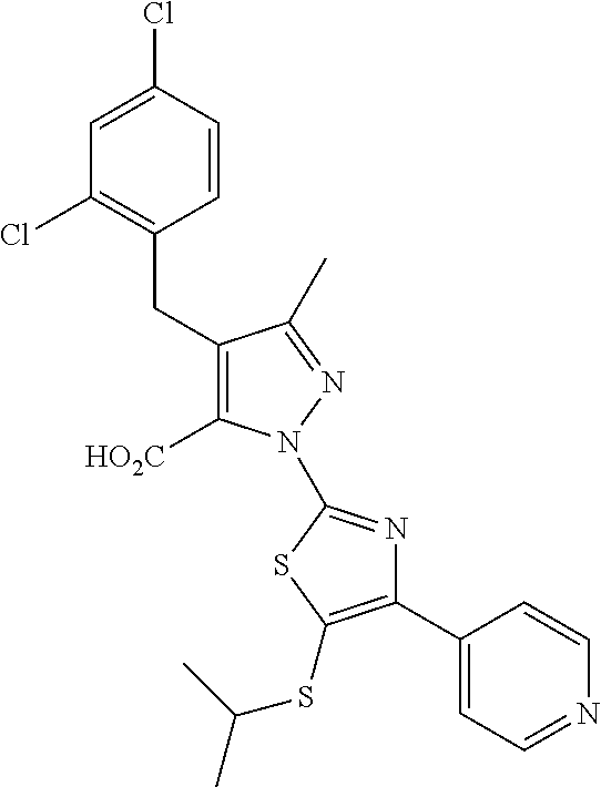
C(C1=C([HO2C])N(C2=NC(C3=CC=NC=C3)=C(SC(C)C)S2)N=C1C)C1=C(Cl)C=C(Cl)C=C1
